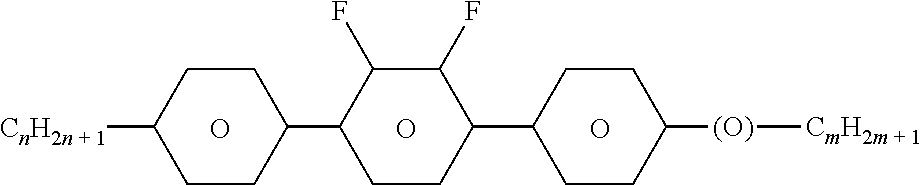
O.C1CC(C2CCC([(O)][CmH2m + 1])CC2)C(F)C(F)C1C1CCC([CnH2n + 1])CC1.O.O
